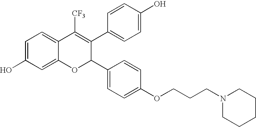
C1=C(O)C=C2C(=C1)C([CF3])=C(C1=CC=C(O)C=C1)C(C1=CC=C(OCCCN3CCCCC3)C=C1)O2
